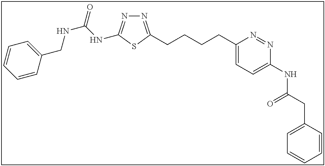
N1=C(CCCCC2=CC=C(NC(CC3=CC=CC=C3)=O)N=N2)SC(NC(NCC2=CC=CC=C2)=O)=N1
